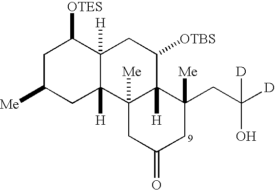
C1C([Me])CC2([H])C([H])(C1[OTES])CC([OTBS])C1([H])C2([Me])CC(=O)CC1([Me])CC([D])([D])O
